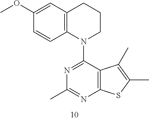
C12=C(C(C)=C(C)S1)C(N1C3=C(C=C(OC)C=C3)CCC1)=NC(C)=N2
